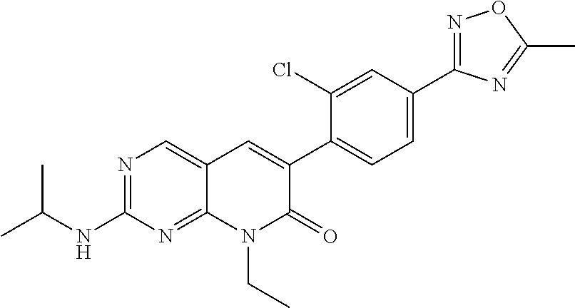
N1=C(C2=CC=C(C3=CC4=CN=C(NC(C)C)N=C4N(CC)C3=O)C(Cl)=C2)N=C(C)O1
